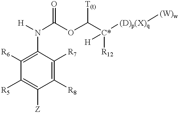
C1([R5])=C([Z])C([R8])=C([R7])C(N([H])C(OC([C*]([(D)p(X)q][(W)w])([R12])[H])[T(t)])=O)=C1[R6]
